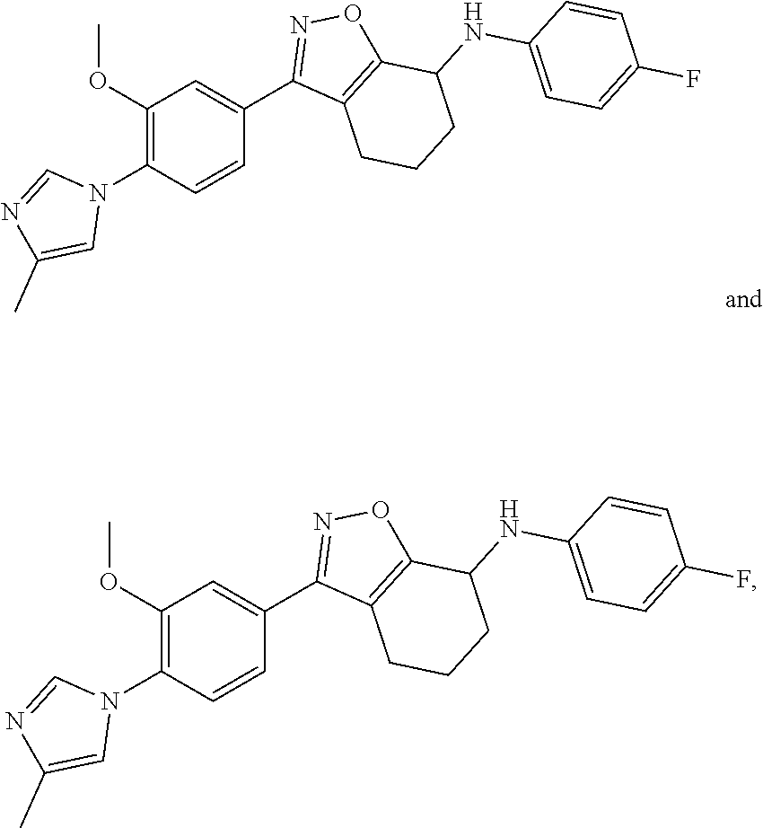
C1(OC)=C(N2C=NC(C)=C2)C=CC(C2=NOC3=C2CCCC3NC2=CC=C(F)C=C2)=C1.C1(OC)=C(N2C=NC(C)=C2)C=CC(C2=NOC3=C2CCCC3NC2=CC=C(F)C=C2)=C1
